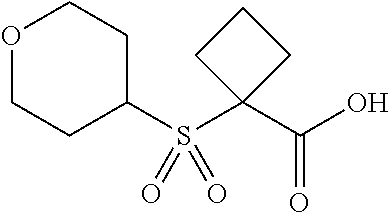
O1CCC(S(C2(C(O)=O)CCC2)(=O)=O)CC1
